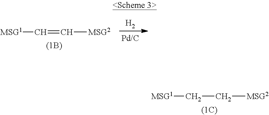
[MSG1]CC[MSG2].[MSG1]C=C[MSG2].[H2]
